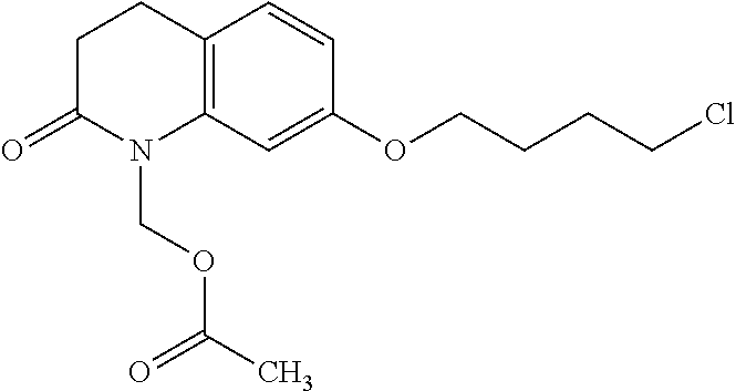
C1C(=O)N(COC(C)=O)C2=C(C1)C=CC(OCCCCCl)=C2
